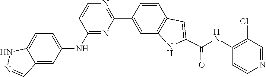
C1=C2C(=CC(NC3=NC(C4=CC5=C(C=C4)C=C(C(NC4=C(Cl)C=NC=C4)=O)N5)=NC=C3)=C1)C=NN2
